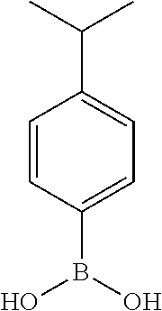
C1=CC(B(O)O)=CC=C1C(C)C
